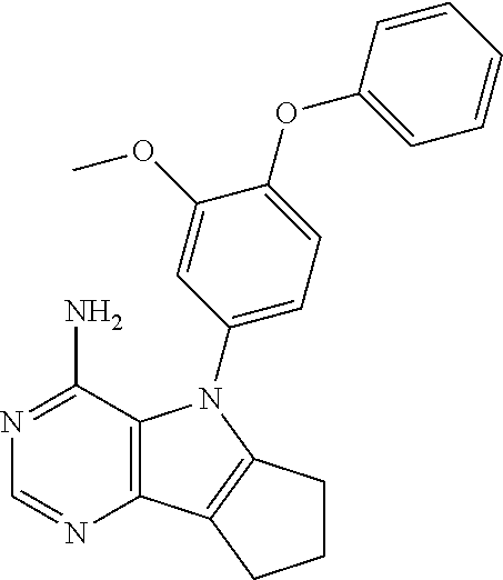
C12=C(C(N)=NC=N1)N(C1=CC=C(OC3=CC=CC=C3)C(OC)=C1)C1=C2CCC1
